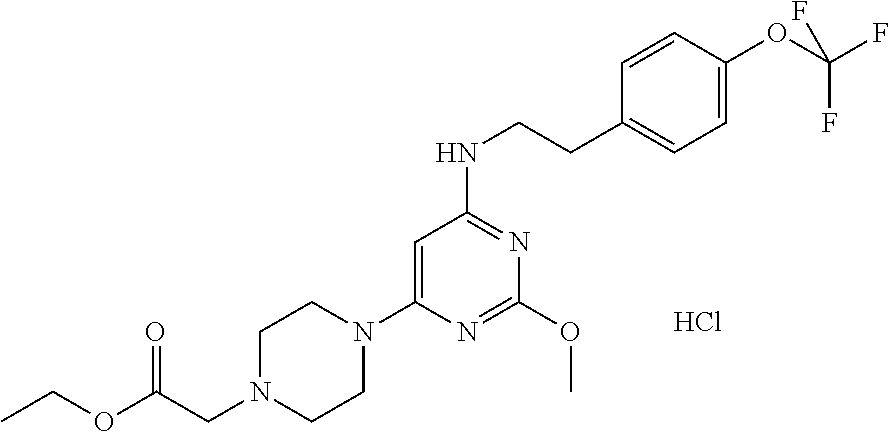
C1=C(N2CCN(CC(=O)OCC)CC2)N=C(OC)N=C1NCCC1=CC=C(OC(F)(F)F)C=C1.Cl
